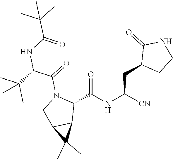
C1(C(NC([CN])CC2CCNC2=O)=O)N(C(=O)C(C(C)(C)C)NC(C(C)(C)C)=O)CC2C1C2(C)C
